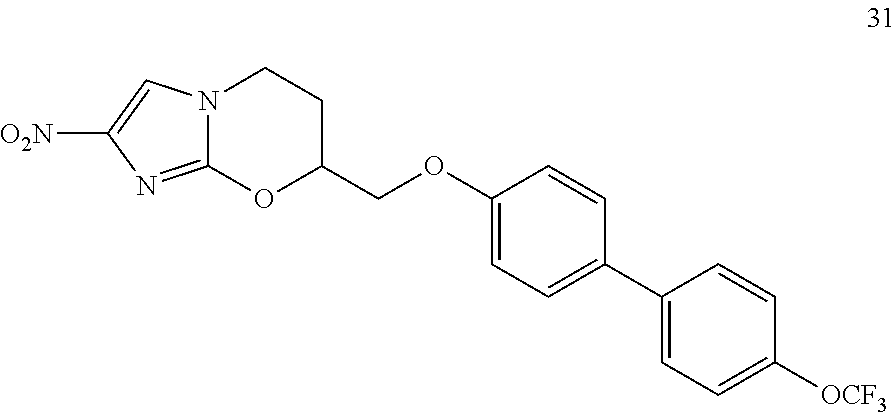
[O2N]C1=CN2C(=N1)OC(COC1=CC=C(C3=CC=C([OCF3])C=C3)C=C1)CC2
